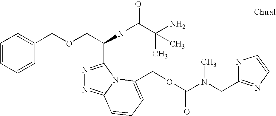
C1=CC=CC(COCC(C2=NN=C3N2C(COC(N(C)CC2=NC=CN2)=O)=CC=C3)NC(C(N)(C)C)=O)=C1
